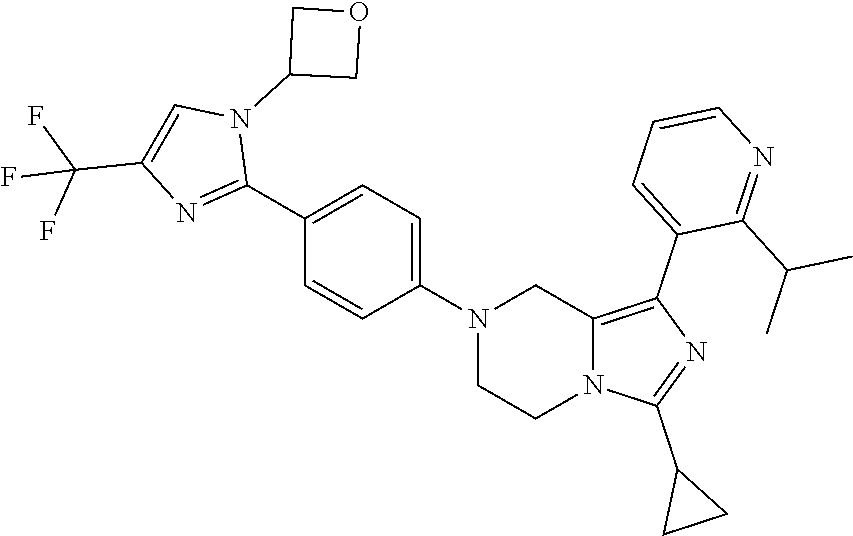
N1(C2=CC=C(C3=NC(C(F)(F)F)=CN3C3COC3)C=C2)CCN2C(=C(C3=CC=CN=C3C(C)C)N=C2C2CC2)C1
